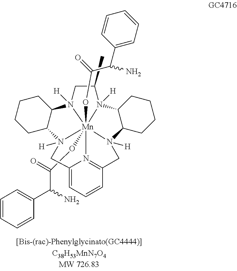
C(O[Mn]1234(OC(=O)C(N)C5=CC=CC=C5)N5([H])C(C)CN1([H])C1CCCCC1N2([H])CC1=CC=CC(=N13)CN4([H])C1C5CCCC1)(C(C1=CC=CC=C1)N)=O
